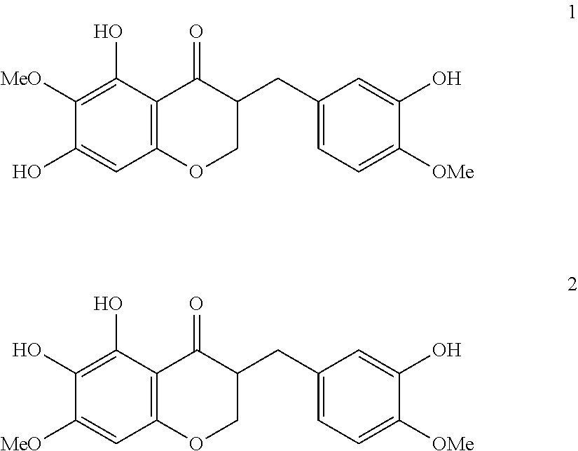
C1(CC2COC3=C(C2=O)C(O)=C([MeO])C(O)=C3)=CC=C([OMe])C(O)=C1.C1(CC2COC3=C(C2=O)C(O)=C(O)C([MeO])=C3)=CC=C([OMe])C(O)=C1
